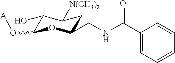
C1(O)C(O[A])OC(CNC(C2=CC=CC=C2)=O)CC1[N(CH3)2]
